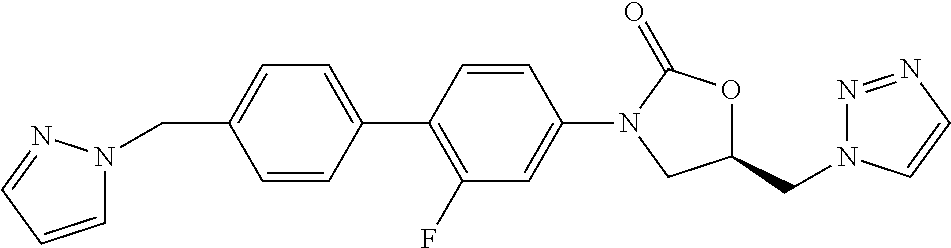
C1=CC(CN2C=CC=N2)=CC=C1C1=C(F)C=C(N2CC(CN3N=NC=C3)OC2=O)C=C1
